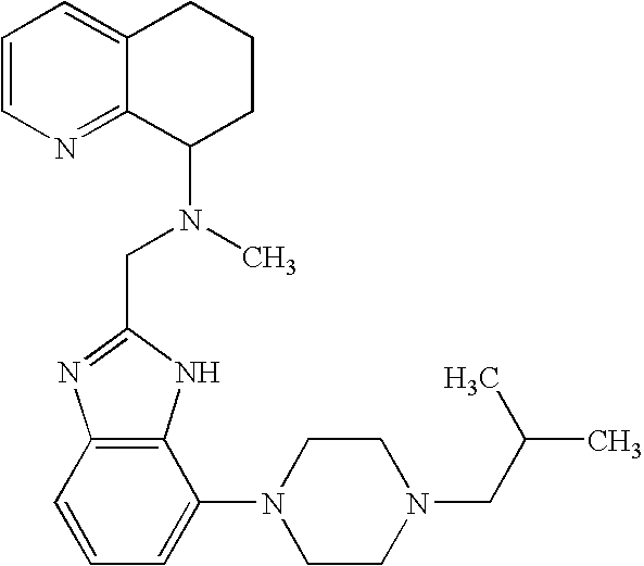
C1=CN=C2C(=C1)CCCC2N(C)CC1=NC2=C(N1)C(N1CCN(CC(C)C)CC1)=CC=C2
